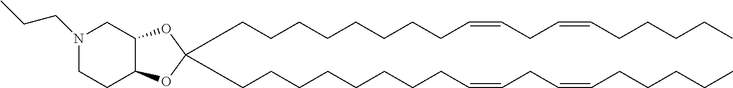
C(CCCCCCCC=CCC=CCCCCC)C1(CCCCCCCCC=CCC=CCCCCC)OC2C(O1)CCN(CCC)C2
